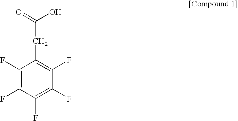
C1(F)=C(F)C(F)=C(F)C(F)=C1CC(O)=O
